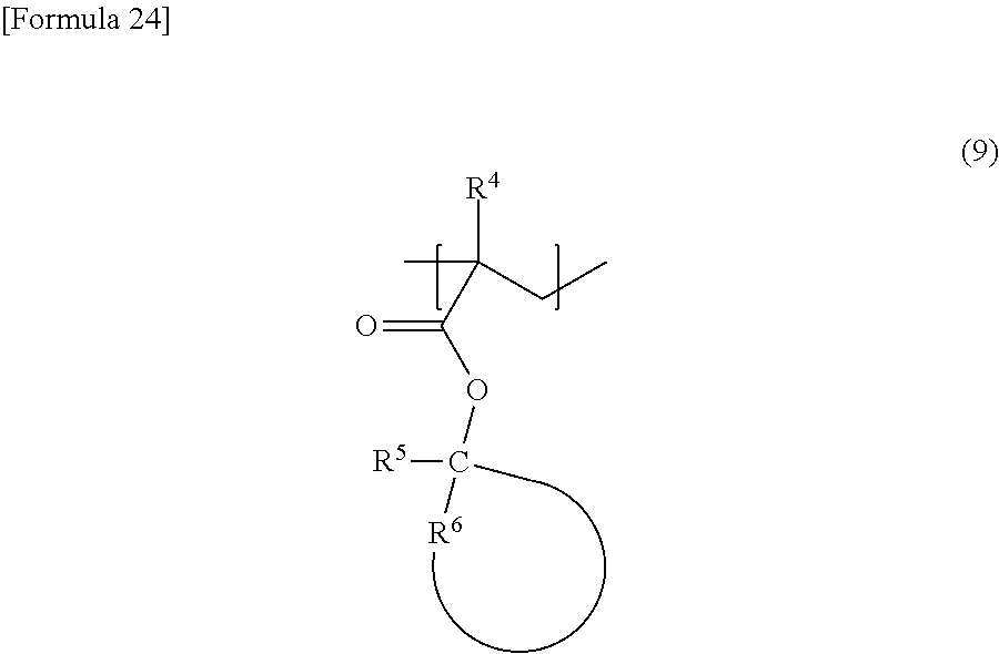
C(C(OC([R5])([R6])C)=O)(CC)([R4])C
